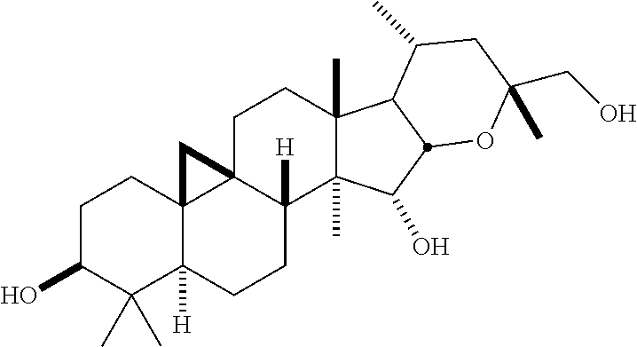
C1C(O)C(C)(C)C2([H])C3(C1)C1(CCC4(C)C(C)(C(O)C5C4C(C)CC(CO)(C)O5)C1([H])CC2)C3
